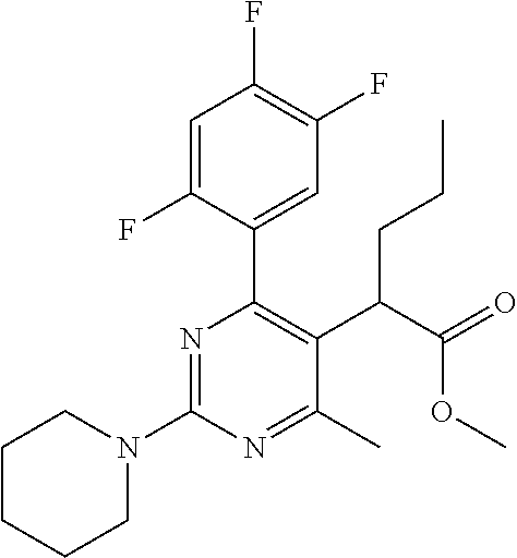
C1CCCN(C2=NC(C3=CC(F)=C(F)C=C3F)=C(C(C(=O)OC)CCC)C(C)=N2)C1
